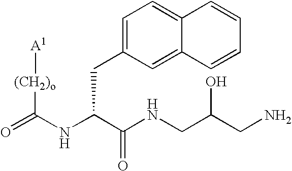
[A1][(CH2)o]C(=O)NC(C(NCC(CN)O)=O)CC1=CC=C2C(=C1)C=CC=C2
